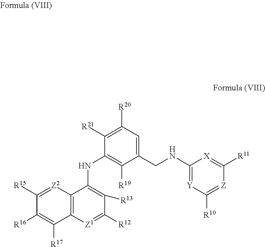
C12=C([Z1]=C([R12])C([R13])=C1NC1=C([R19])C(CNC3=[Y]C([R10])=[Z]C([R11])=[X]3)=CC([R20])=C1[R21])C([R17])=C([R16])C([R15])=[Z2]2
